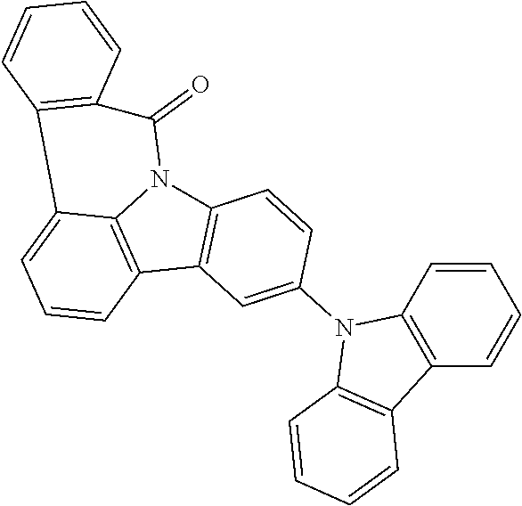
C12=C(C3=C4N1C(=O)C1=C(C4=CC=C3)C=CC=C1)C=C(N1C3=C(C4=C1C=CC=C4)C=CC=C3)C=C2
